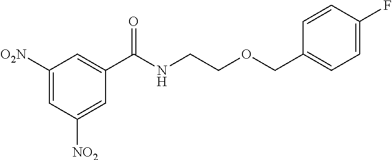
C1([O2N])=CC([NO2])=CC(C(NCCOCC2=CC=C(F)C=C2)=O)=C1
